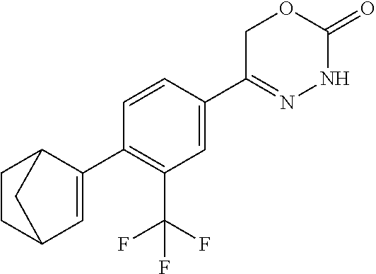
C1=CC(C2=NNC(=O)OC2)=CC(C(F)(F)F)=C1C1=CC2CCC1C2
